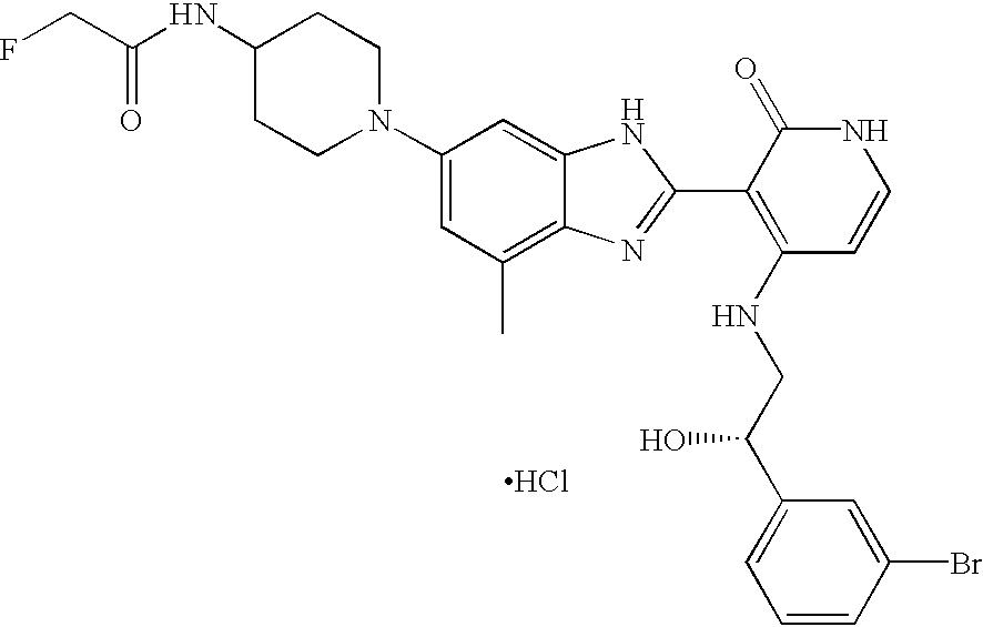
C1(N2CCC(NC(CF)=O)CC2)=CC(C)=C2C(=C1)NC(C1=C(NCC(C3=CC=CC(Br)=C3)O)C=CNC1=O)=N2.Cl
